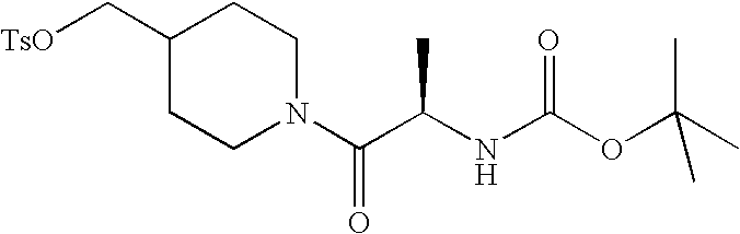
C1(C[TsO])CCN(C(C(NC(OC(C)(C)C)=O)C)=O)CC1
